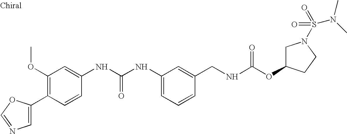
C1=C(C2=C(OC)C=C(NC(NC3=CC=CC(CNC(OC4CN(S(=O)(N(C)C)=O)CC4)=O)=C3)=O)C=C2)OC=N1
